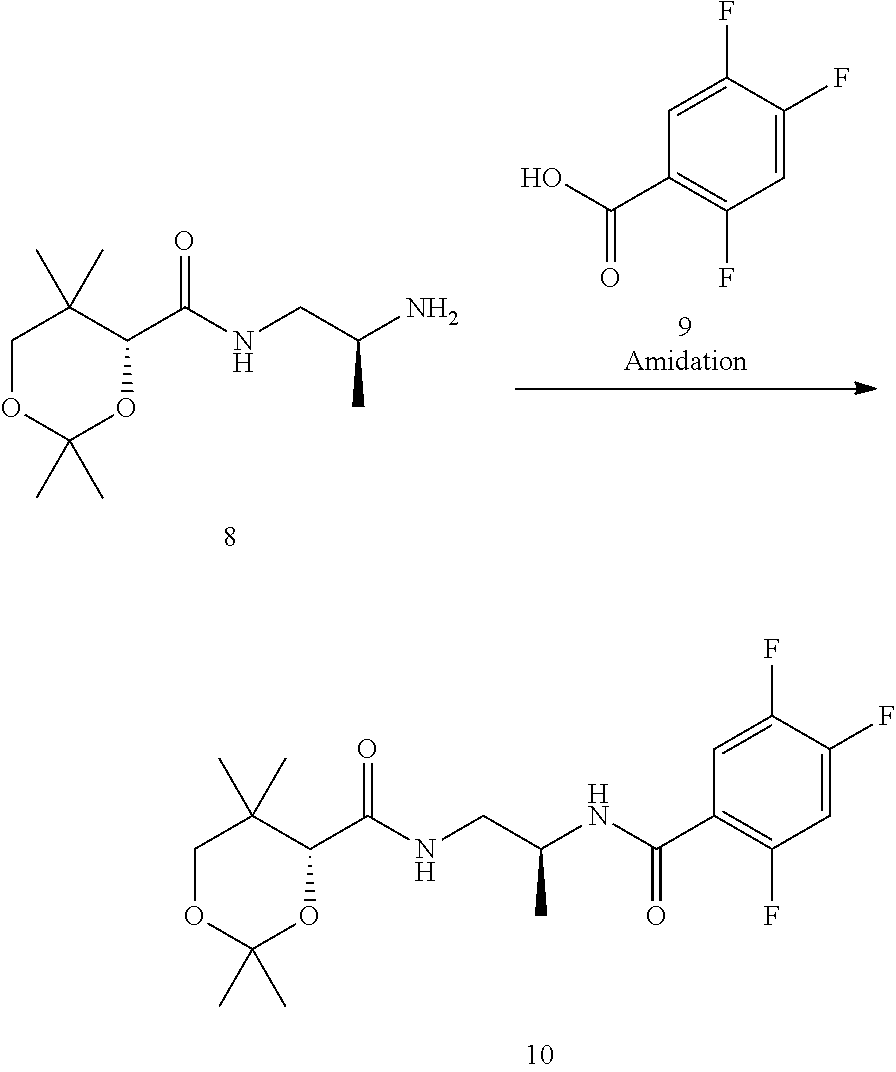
N(CC(N)C)C(C1C(C)(C)COC(C)(C)O1)=O.OC(C1=C(F)C=C(F)C(F)=C1)=O.N(CC(NC(C1=C(F)C=C(F)C(F)=C1)=O)C)C(C1C(C)(C)COC(C)(C)O1)=O
